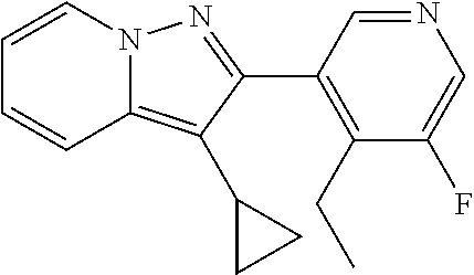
C1=CN2C(=C(C3CC3)C(C3=C(CC)C(F)=CN=C3)=N2)C=C1
